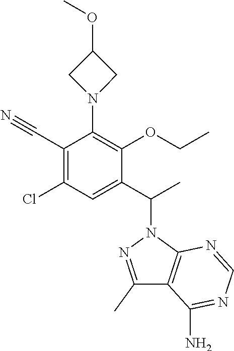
N1(C2=C(OCC)C(C(N3N=C(C)C4=C3N=CN=C4N)C)=CC(Cl)=C2C#N)CC(OC)C1
